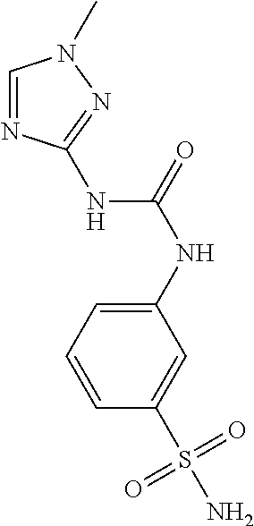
C1=C(S(=O)(=O)N)C=CC=C1NC(=O)NC1=NN(C)C=N1
